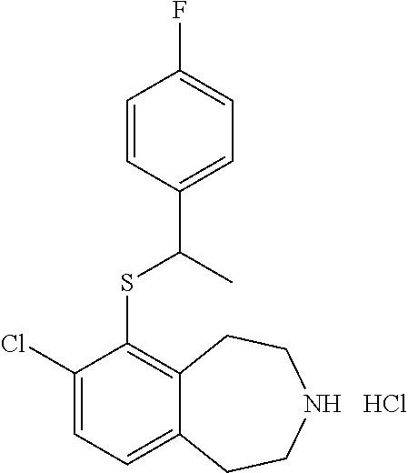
C1(Cl)=CC=C2C(=C1SC(C)C1=CC=C(F)C=C1)CCNCC2.Cl
